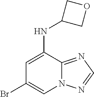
C1=C(NC2COC2)C2=NC=NN2C=C1Br
